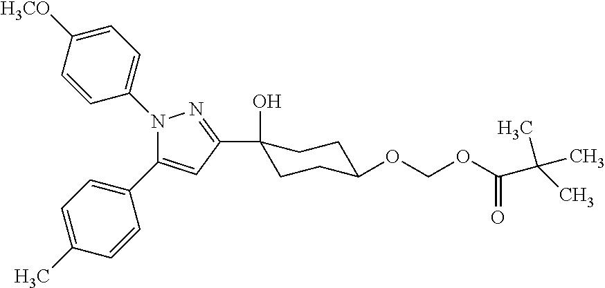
C1([H3CO])=CC=C(N2C(C3=CC=C(C)C=C3)=CC(C3(O)CCC(OCOC(=O)C(C)(C)C)CC3)=N2)C=C1
